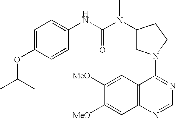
C1(N2CC(N(C(NC3=CC=C(OC(C)C)C=C3)=O)C)CC2)=NC=NC2=C1C=C([MeO])C([MeO])=C2
